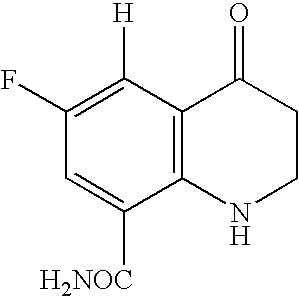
C1([H])=C(F)C=C([H2NOC])C2=C1C(=O)CCN2
